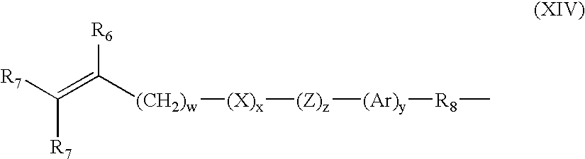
[R7]C(=C([R6])[(CH2)w][(X)x][(Z)z][(Ar)y][R8]C)[R7]
